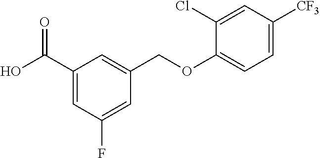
OC(C1=CC(F)=CC(COC2=CC=C([CF3])C=C2Cl)=C1)=O
